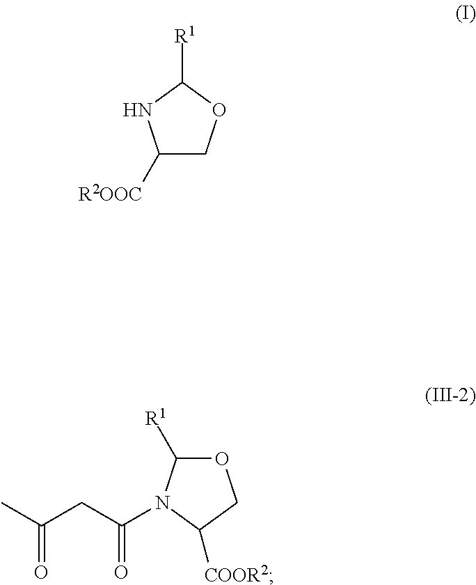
C1([R2OOC])COC([R1])N1.O1C([R1])N(C(CC(C)=O)=O)C([COOR2])C1
